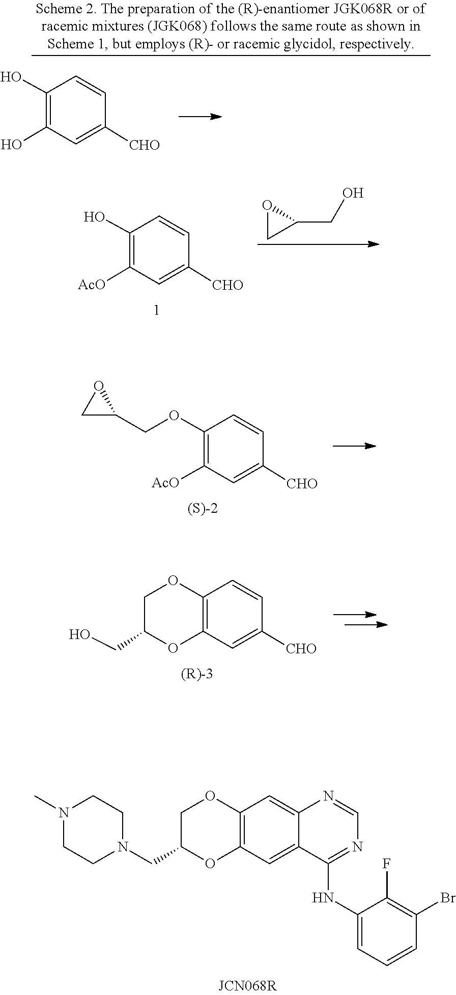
OC1=C(O)C=CC([CHO])=C1.[AcO]C1=C(O)C=CC([CHO])=C1.C1(CO)CO1.C1([AcO])=C(OCC2OC2)C=CC([CHO])=C1.C1(CO)COC2=C(O1)C=C([CHO])C=C2.N1(C)CCN(CC2OC3=C(OC2)C=C2N=CN=C(NC4=CC=CC(Br)=C4F)C2=C3)CC1
